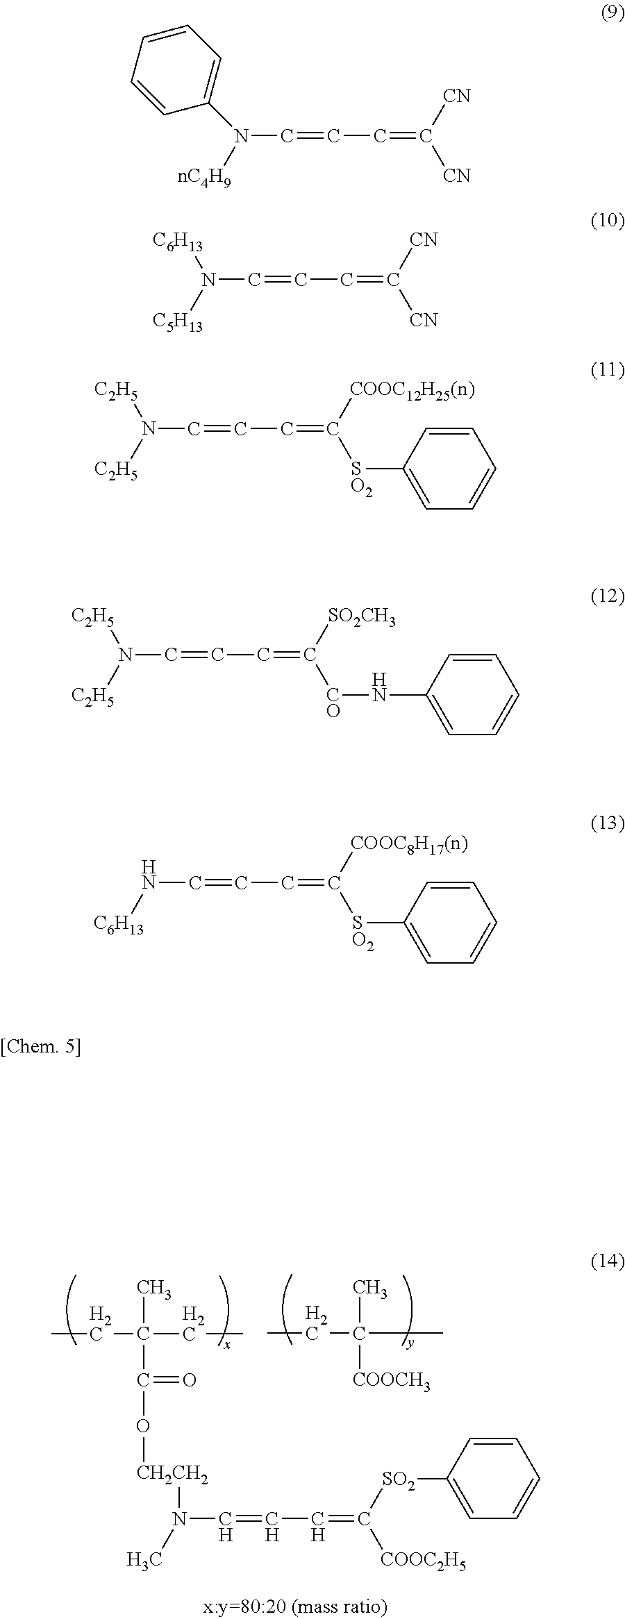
C(=CC=C([SO2]C1=CC=CC=C1)[COOC2H5])N(C)[CH2CH2]OC(=O)C(C)(CC)CC.CCC(C)([COOCH3])C.C1=CC=CC(N([nC4H9])C=CC=C([CN])[CN])=C1.N(C=CC=C([CN])[CN])([C6H13])[C5H13].N(C=CC=C([COOC12H25(n)])[SO2]C1=CC=CC=C1)([C2H5])[C2H5].N(C=CC=C([SO2CH3])[CO]NC1=CC=CC=C1)([C2H5])[C2H5].N(C=CC=C([COOC8H17(n)])[SO2]C1=CC=CC=C1)[C6H13]
